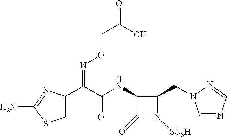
C1(NC(C(C2=CSC(N)=N2)=NOCC(=O)O)=O)C(=O)N([SO3H])C1CN1C=NC=N1
